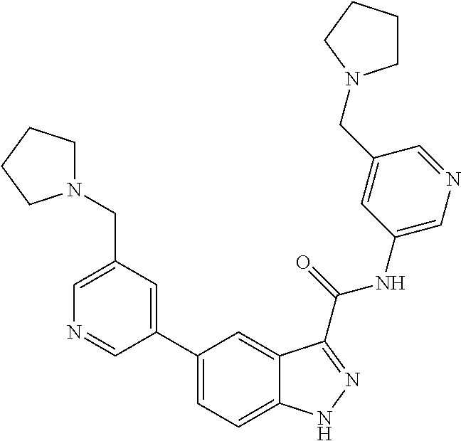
C1(CN2CCCC2)=CN=CC(C2=CC=C3C(=C2)C(C(NC2=CN=CC(CN4CCCC4)=C2)=O)=NN3)=C1
